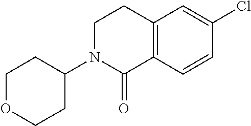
C1OCCC(N2C(=O)C3=C(C=C(Cl)C=C3)CC2)C1
